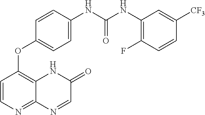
C1=CN=C2C(=C1OC1=CC=C(NC(NC3=C(F)C=CC([CF3])=C3)=O)C=C1)NC(=O)C=N2
